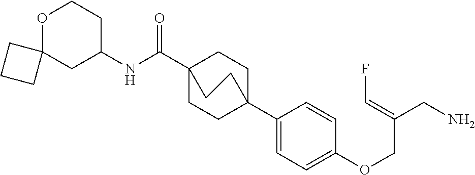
C1(C23CCC(C(NC4CCOC5(C4)CCC5)=O)(CC2)CC3)=CC=C(OCC(CN)=CF)C=C1
